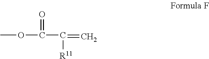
COC(C(=C)[R11])=O
